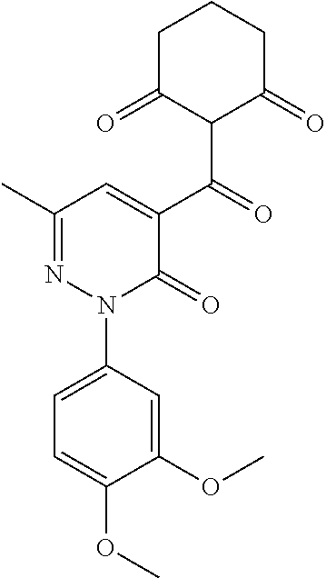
C1(C)=NN(C2=CC=C(OC)C(OC)=C2)C(=O)C(C(C2C(=O)CCCC2=O)=O)=C1
